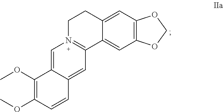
C1=C2C(=CC3=N1CCC1=CC4=C(C=C31)OCO4)C=CC(OC)=C2OC
